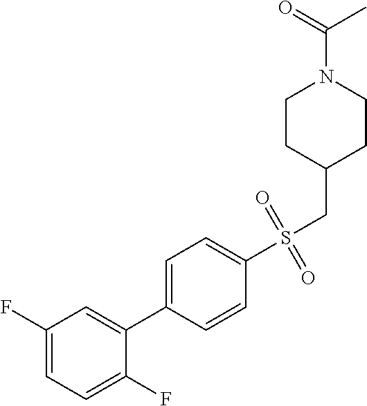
C1(F)=CC=C(F)C(C2=CC=C(S(CC3CCN(C(=O)C)CC3)(=O)=O)C=C2)=C1
